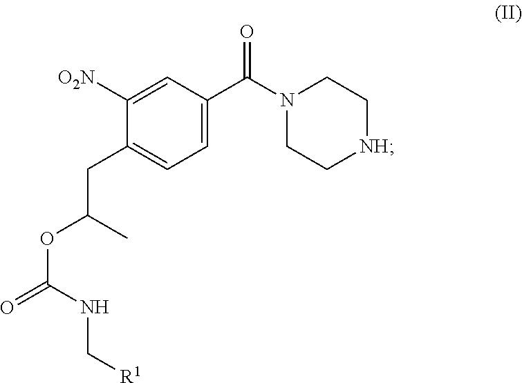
C1=C(C(N2CC[NH]CC2)=O)C=C([O2N])C(CC(OC(=O)NC[R1])C)=C1
